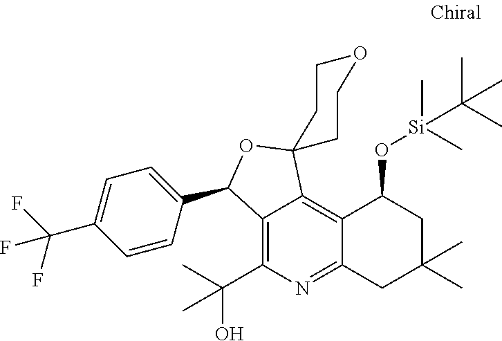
C12=C(C(O)(C)C)N=C3C(=C1C1(OC2C2=CC=C(C(F)(F)F)C=C2)CCOCC1)C(O[Si](C)(C)C(C)(C)C)CC(C)(C)C3
